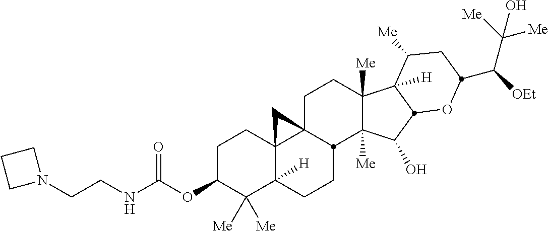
C1C(OC(NCCN2CCC2)=O)C([Me])([Me])C2([H])C3(C1)C1(CCC4([Me])C([Me])(C(O)C5C4([H])C([Me])CC(C([OEt])C([Me])([Me])O)O5)C1CC2)C3
